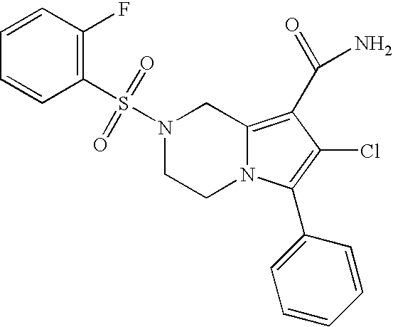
C1CN2C(=C(C(N)=O)C(Cl)=C2C2=CC=CC=C2)CN1S(=O)(=O)C1=C(F)C=CC=C1
